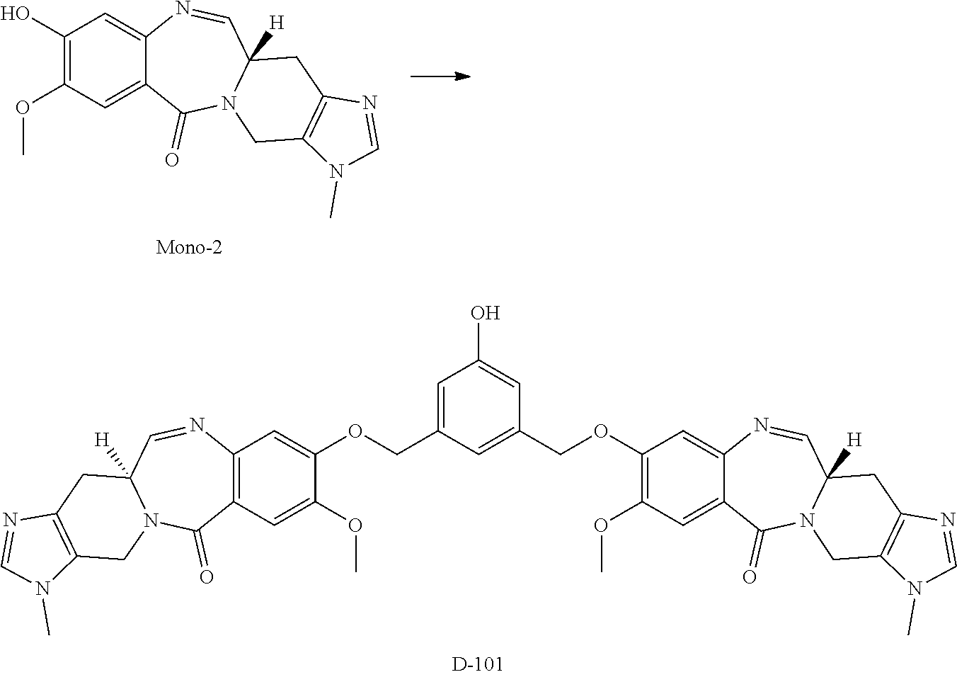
C1(O)=C(OC)C=C2C(=C1)N=CC1([H])N(C2=O)CC2=C(C1)N=CN2C.C1(OCC2=CC(COC3=CC4=C(C=C3OC)C(=O)N3C([H])(C=N4)CC4=C(C3)N(C)C=N4)=CC(O)=C2)=C(OC)C=C2C(=C1)N=CC1([H])N(C2=O)CC2=C(C1)N=CN2C
